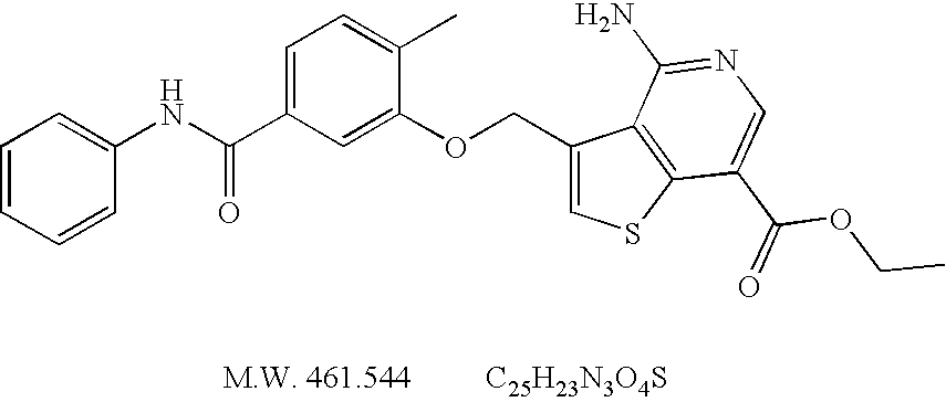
[C25H23N3O4S].C1=CC=CC(NC(C2=CC=C(C)C(OCC3=CSC4=C3C(N)=NC=C4C(OCC)=O)=C2)=O)=C1
